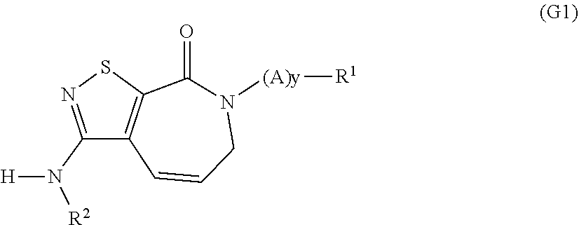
C1(N([H])[R2])=NSC2=C1C=CCN([(A)y][R1])C2=O
